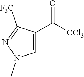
C1=C(C([CCl3])=O)C([F3C])=NN1C
